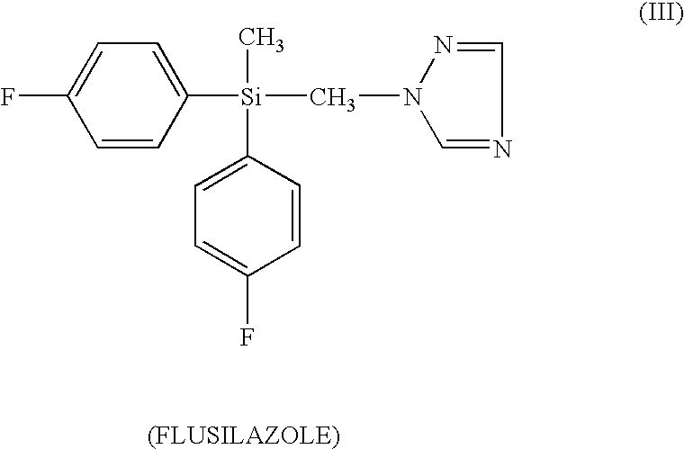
C1=CC([Si](C)(C2=CC=C(F)C=C2)CN2N=CN=C2)=CC=C1F
